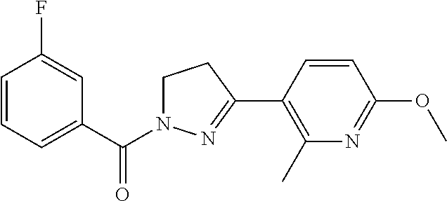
C1=CC=C(C(N2CCC(C3=C(C)N=C(OC)C=C3)=N2)=O)C=C1F
